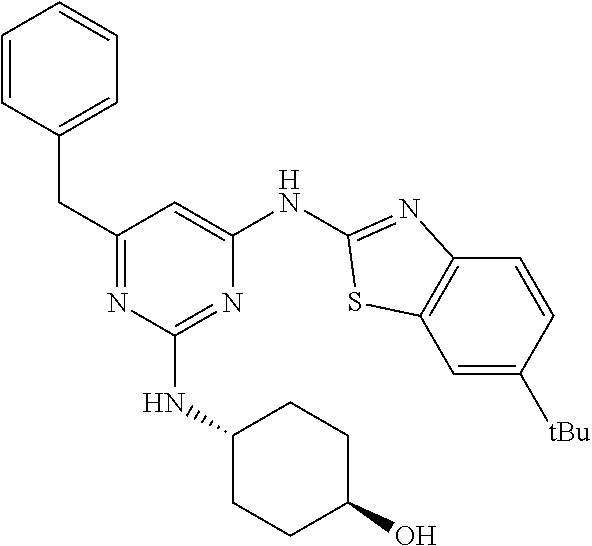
C1=CC=CC=C1CC1=NC(NC2CCC(O)CC2)=NC(NC2=NC3=C(C=C([tBu])C=C3)S2)=C1
